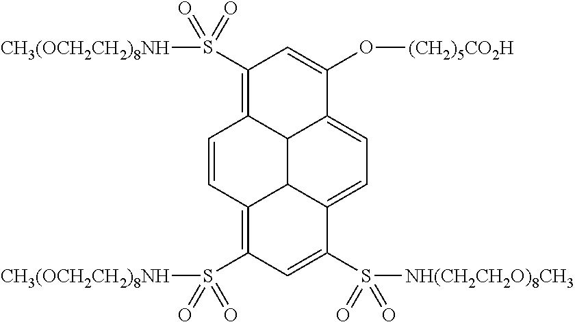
C12C3C4=CC=C1C(O[(CH2)5CO2H])=CC(S([CH3(OCH2CH2)8NH])(=O)=O)=C2C=CC3=C(S([CH3(OCH2CH2)8NH])(=O)=O)C=C4S([NH(CH2CH2O)8CH3])(=O)=O
